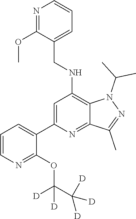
C1(C2=CC=CN=C2OC(C([D])([D])[D])([D])[D])=CC(NCC2=CC=CN=C2OC)=C2C(=N1)C(C)=NN2C(C)C
